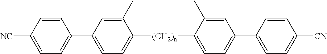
C1(C)=CC(C2=CC=C([NC])C=C2)=CC=C1[(CH2)n]C1=CC=C(C2=CC=C([CN])C=C2)C=C1C
